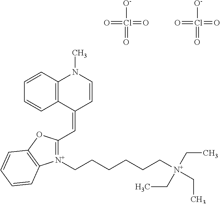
[N+]1(CCCCCC[N+](CC)(CC)CC)=C(C=C2C=CN(C)C3=C2C=CC=C3)OC2=C1C=CC=C2.[O-]Cl(=O)(=O)=O.[O-]Cl(=O)(=O)=O
